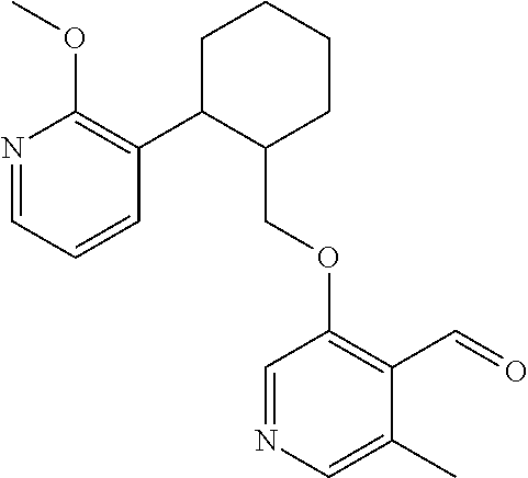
C1C(C2=C(OC)N=CC=C2)C(COC2=C(C=O)C(C)=CN=C2)CCC1
